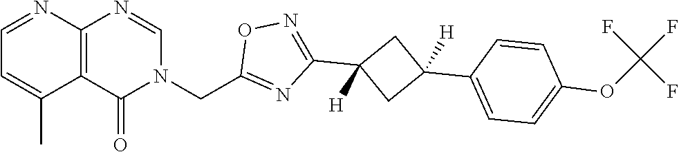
C12=C(C(=O)N(CC3=NC(C4([H])CC(C5=CC=C(OC(F)(F)F)C=C5)([H])C4)=NO3)C=N1)C(C)=CC=N2
